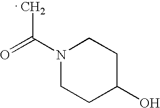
N1(C(=O)C)CCC(O)CC1
